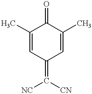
C1(C)=CC(=C([NC])[CN])C=C(C)C1=O
